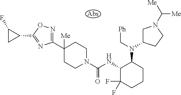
C1(C2([Me])CCN(C(NC3C(F)(F)CCCC3N(C3CN(C([Me])[Me])CC3)C[Ph])=O)CC2)=NOC(C2CC2F)=N1
